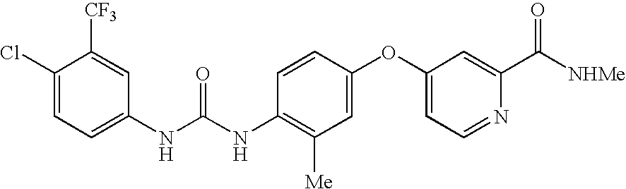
C1(NC(NC2=C([Me])C=C(OC3=CC=NC(C([NHMe])=O)=C3)C=C2)=O)=CC=C(Cl)C([CF3])=C1
